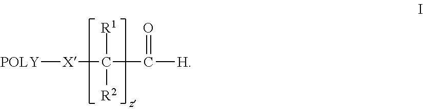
[POLY][X]C(C([H])=O)([R1])[R2]
